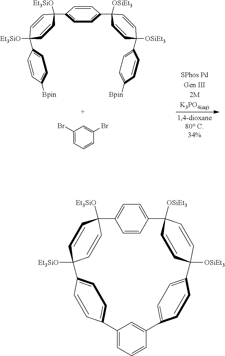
C1=CC([Bpin])=CC=C1C1([Et3SiO])C=CC(C2=CC=C(C3([OSiEt3])C=CC(C4=CC=C([Bpin])C=C4)([OSiEt3])C=C3)C=C2)([Et3SiO])C=C1.C1(Br)=CC=CC(Br)=C1.C1=CC2=CC=C1C1([Et3SiO])C=CC([Et3SiO])(C=C1)C1=CC=C(C3=CC=CC(=C3)C3=CC=C(C4([OSiEt3])C=CC2([OSiEt3])C=C4)C=C3)C=C1
